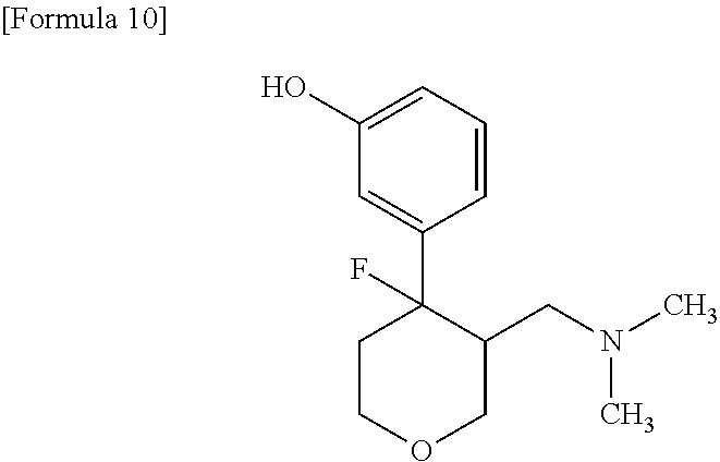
C1=C(O)C=C(C2(F)CCOCC2CN(C)C)C=C1
